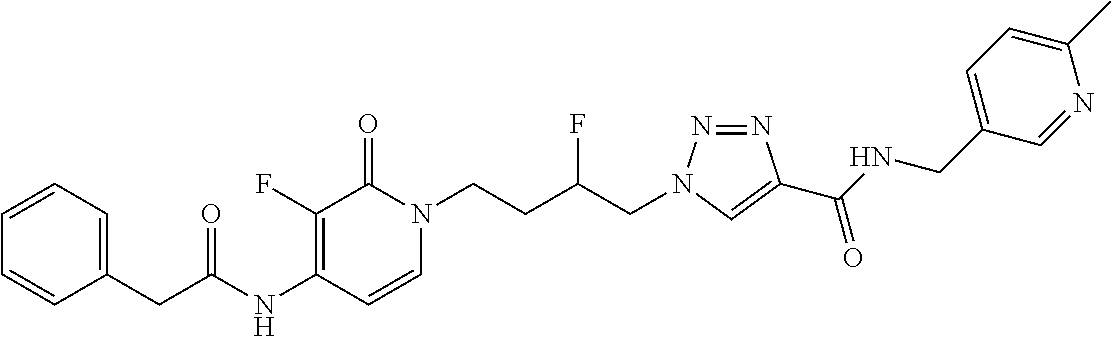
N(C1=C(F)C(=O)N(CCC(CN2N=NC(C(NCC3=CC=C(C)N=C3)=O)=C2)F)C=C1)C(=O)CC1=CC=CC=C1
